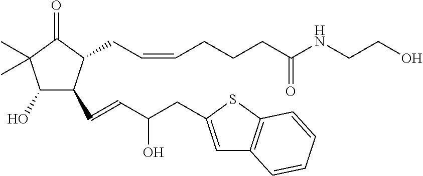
C1(O)C(C=CC(CC2=CC3=C(S2)C=CC=C3)O)C(CC=CCCCC(NCCO)=O)C(=O)C1(C)C
